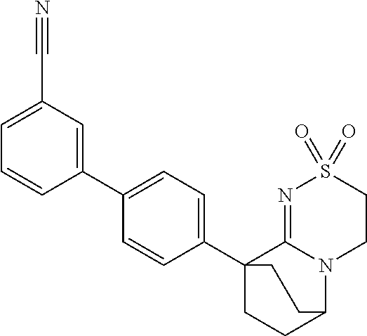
C1(C2=CC=C(C34CCC(N5C3=NS(=O)(=O)CC5)CC4)C=C2)=CC(C#N)=CC=C1
